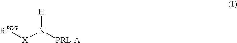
[RPEG][X]N([PRL-A])[H]
